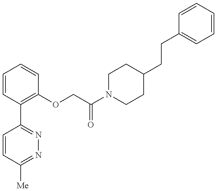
C1=CC([Me])=NN=C1C1=C(OCC(N2CCC(CCC3=CC=CC=C3)CC2)=O)C=CC=C1
